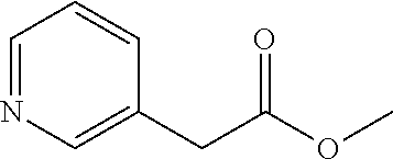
C1=NC=C(CC(OC)=O)C=C1
